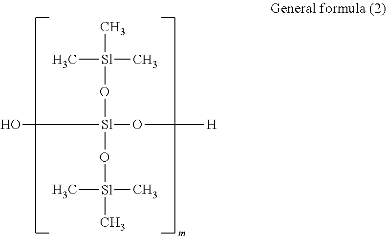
C[Sl](C)(C)O[Sl](O[Sl](C)(C)C)(O[H])O
